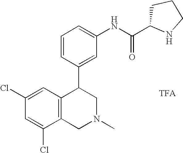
C1(Cl)=CC(Cl)=CC2=C1CN(C)CC2C1=CC(NC(=O)C2CCCN2)=CC=C1
